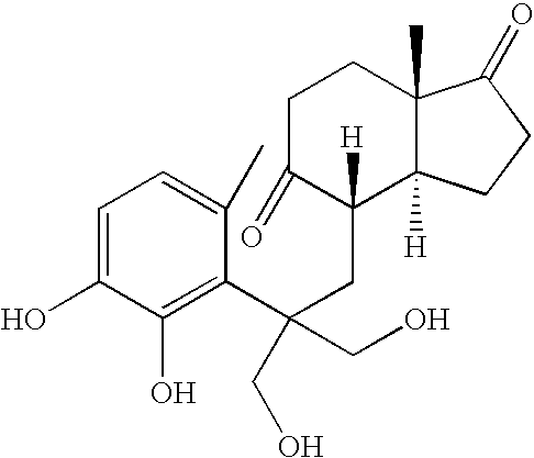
C1=C(O)C(O)=C(C(CC2([H])C(=O)CCC3(C)C2([H])CCC3=O)(CO)CO)C(C)=C1
